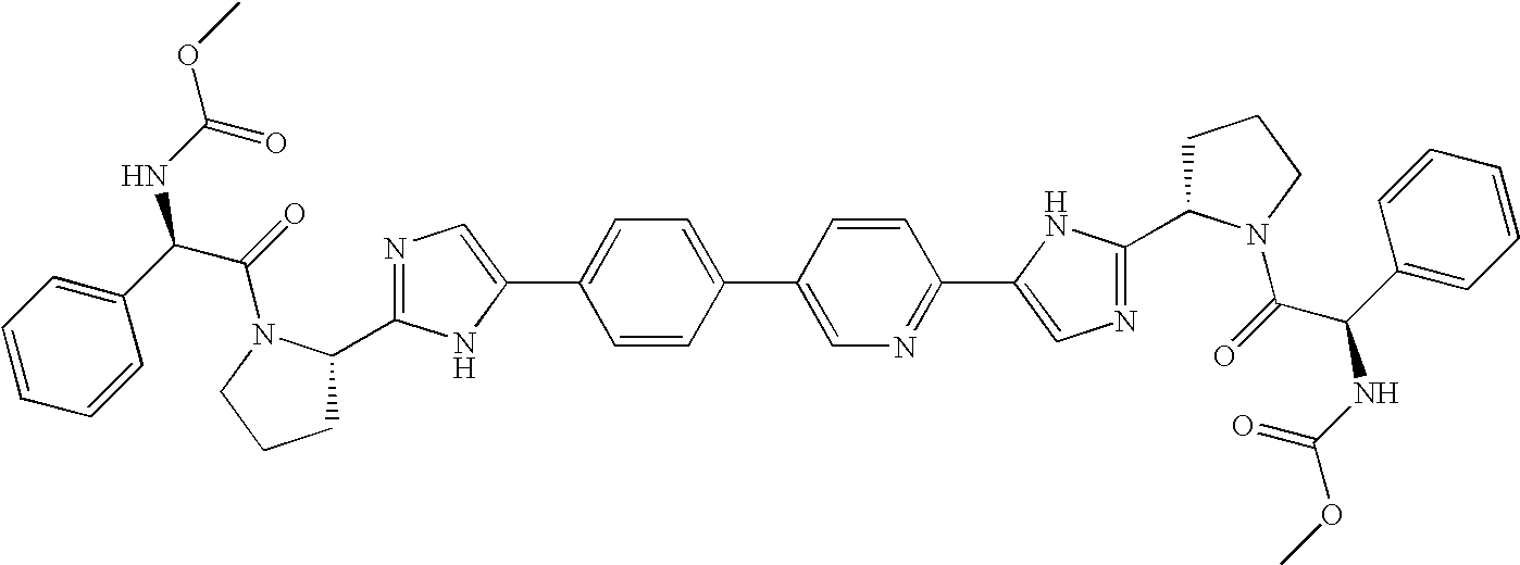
N1=C(C2CCCN2C(=O)C(C2=CC=CC=C2)NC(OC)=O)NC(C2=CC=C(C3=CN=C(C4=CN=C(C5CCCN5C(=O)C(C5=CC=CC=C5)NC(OC)=O)N4)C=C3)C=C2)=C1
